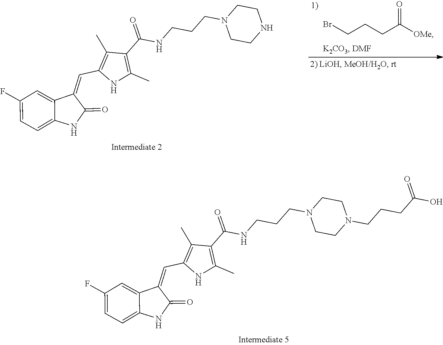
BrCCCC([OMe])=O.C1(=CC2=C(C)C(C(NCCCN3CCNCC3)=O)=C(C)N2)C2=CC(F)=CC=C2NC1=O.C1(=CC2=C(C)C(C(NCCCN3CCN(CCCC(O)=O)CC3)=O)=C(C)N2)C2=CC(F)=CC=C2NC1=O
